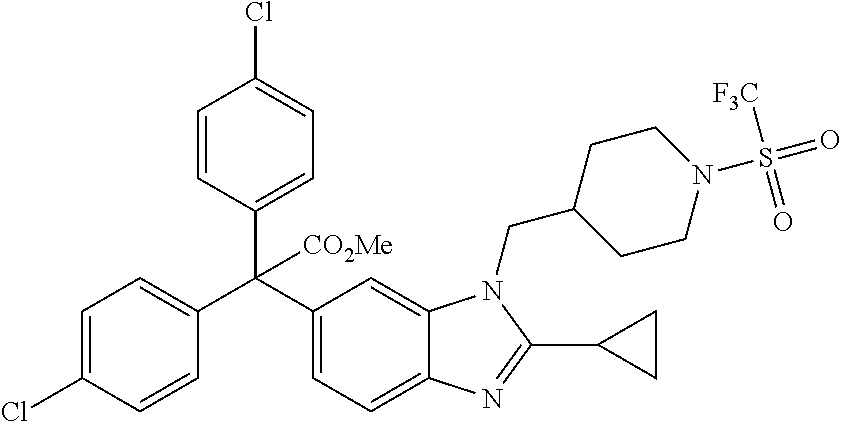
C1=C(Cl)C=CC(C(C2=CC=C3C(=C2)N(CC2CCN(S(=O)([F3C])=O)CC2)C(C2CC2)=N3)(C2=CC=C(Cl)C=C2)[CO2Me])=C1
